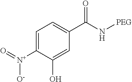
C1=C([N+](=O)[O-])C(O)=CC(C(N[PEG])=O)=C1
